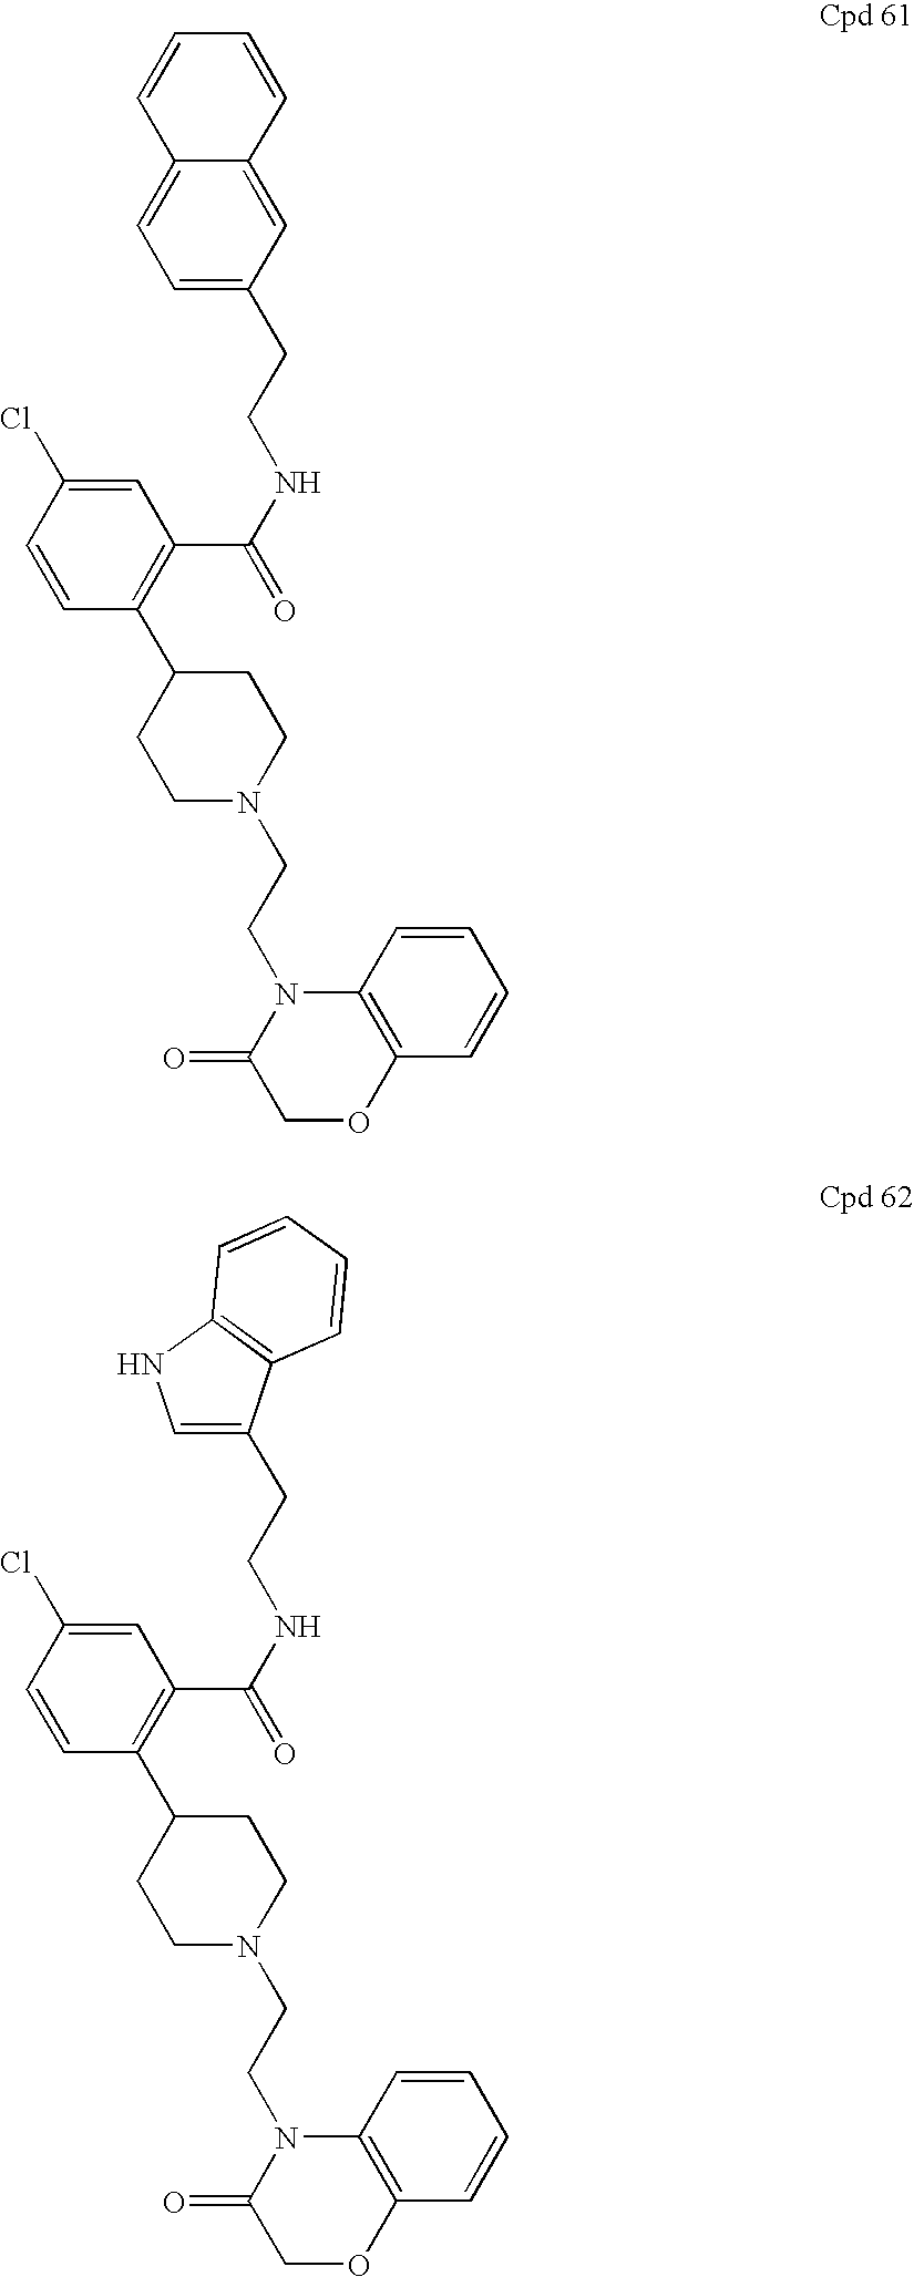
C1=C2C(=CC=C1CCNC(C1=C(C3CCN(CCN4C(=O)COC5=C4C=CC=C5)CC3)C=CC(Cl)=C1)=O)C=CC=C2.C1=C(CCNC(C2=C(C3CCN(CCN4C(=O)COC5=C4C=CC=C5)CC3)C=CC(Cl)=C2)=O)C2=C(N1)C=CC=C2
